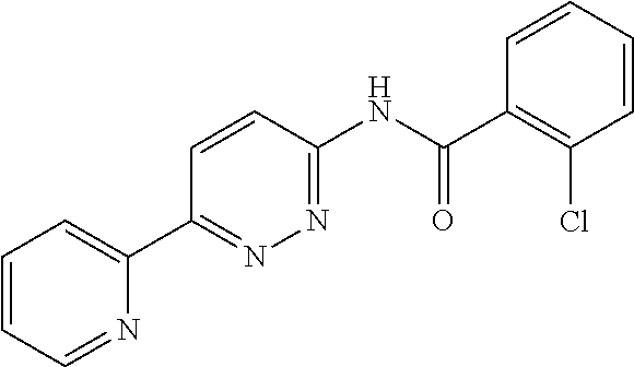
C1=CC=NC(C2=NN=C(NC(C3=C(Cl)C=CC=C3)=O)C=C2)=C1
